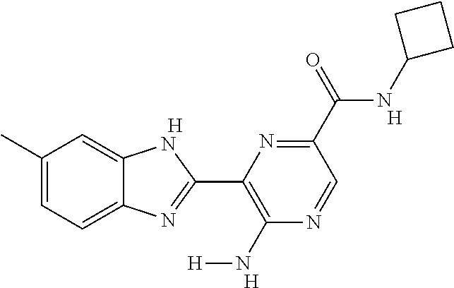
[H].C1(C)=CC=C2C(=C1)NC(C1=C(N[H])N=CC(C(NC3CCC3)=O)=N1)=N2.[H].[H]
